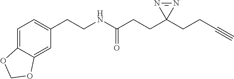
N(C(=O)CCC1(CCC#C)N=N1)CCC1=CC=C2C(=C1)OCO2
